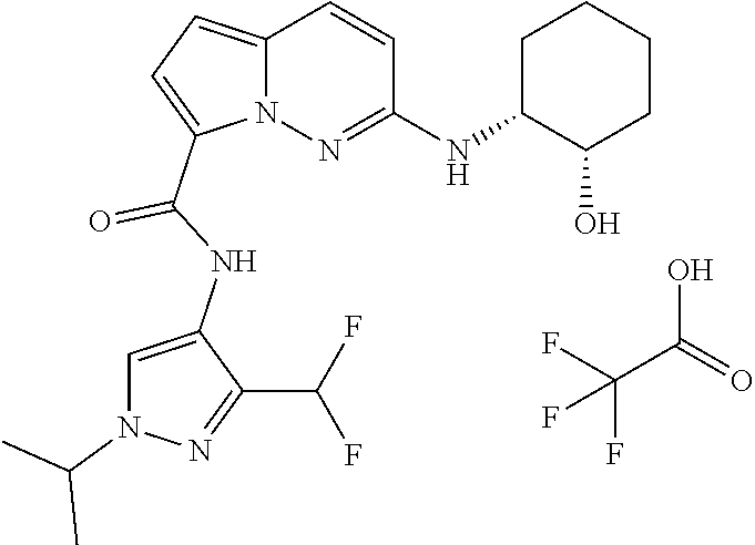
C(C(O)=O)(F)(F)F.N12C(=CC=C1C(NC1=CN(C(C)C)N=C1C(F)F)=O)C=CC(NC1C(O)CCCC1)=N2
